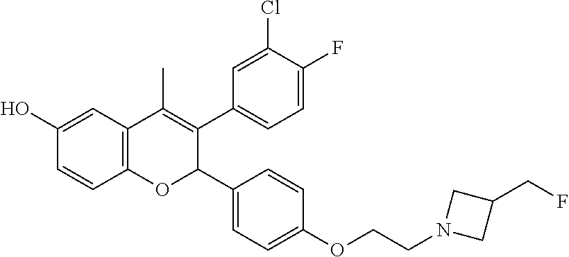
C12=C(C=C(O)C=C1)C(C)=C(C1=CC=C(F)C(Cl)=C1)C(C1=CC=C(OCCN3CC(CF)C3)C=C1)O2
